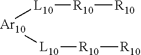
[Ar10]([L10][R10][R10])[L10][R10][R10]
